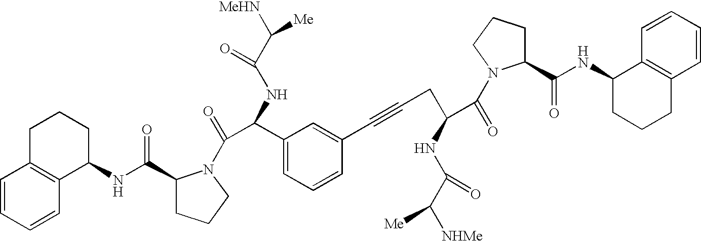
C1=CC=CC2=C1CCCC2NC(=O)C1CCCN1C(=O)C(NC(C([MeHN])[Me])=O)C1=CC=CC(C#CCC(C(=O)N2C(C(NC3CCCC4=C3C=CC=C4)=O)CCC2)NC(=O)C([NHMe])[Me])=C1
